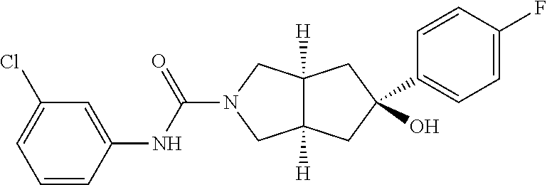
C1(C2(O)CC3([H])C([H])(CN(C(NC4=CC(Cl)=CC=C4)=O)C3)C2)=CC=C(F)C=C1
